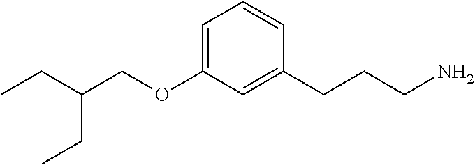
C1=C(OCC(CC)CC)C=C(CCCN)C=C1
